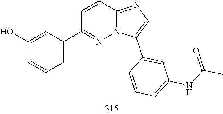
C1(C2=CC=CC(O)=C2)=NN2C(=NC=C2C2=CC(NC(=O)C)=CC=C2)C=C1
